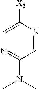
C1=NC([X2])=CN=C1N(C)C
